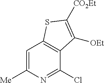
N1=C(Cl)C2=C(C=C1[Me])SC([CO2Et])=C2[OEt]
